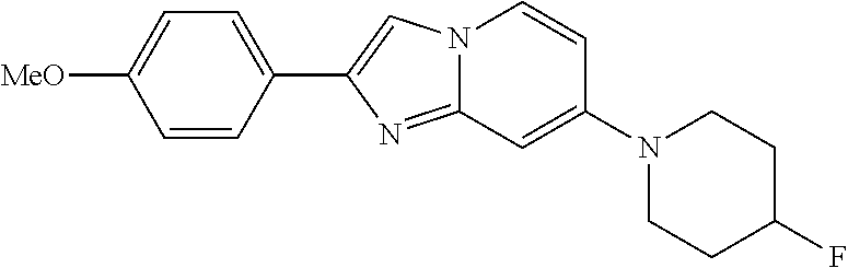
N1(C2=CC3=NC(C4=CC=C([MeO])C=C4)=CN3C=C2)CCC(F)CC1
